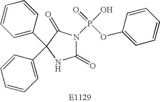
C1(=O)N(P(O)(=O)OC2=CC=CC=C2)C(=O)C(C2=CC=CC=C2)(C2=CC=CC=C2)N1
